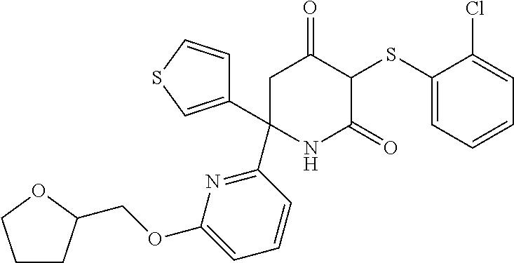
C1(SC2C(=O)CC(C3=CSC=C3)(C3=NC(OCC4CCCO4)=CC=C3)NC2=O)=CC=CC=C1Cl
